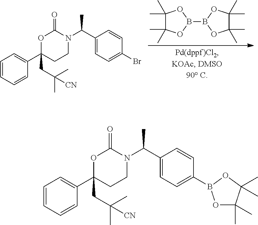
C1(C)(C)C(C)(C)OB(B2OC(C)(C)C(C)(C)O2)O1.C1=CC=CC(C2(CC(C)(C)[CN])CCN(C(C3=CC=C(Br)C=C3)C)C(=O)O2)=C1.C1=CC=CC(C2(CC(C)(C)[CN])CCN(C(C3=CC=C(B4OC(C)(C)C(C)(C)O4)C=C3)C)C(=O)O2)=C1
